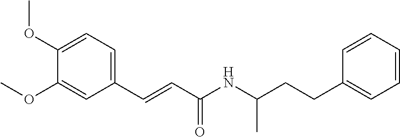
C1(OC)=CC(C=CC(NC(C)CCC2=CC=CC=C2)=O)=CC=C1OC
